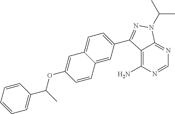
C1=NC(N)=C2C(=N1)N(C(C)C)N=C2C1=CC=C2C(=C1)C=CC(OC(C1=CC=CC=C1)C)=C2
